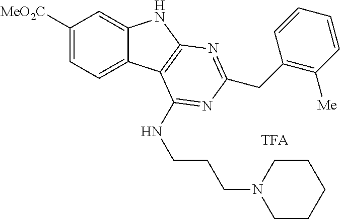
C1([MeO2C])=CC=C2C(=C1)NC1=C2C(NCCCN2CCCCC2)=NC(CC2=C([Me])C=CC=C2)=N1
